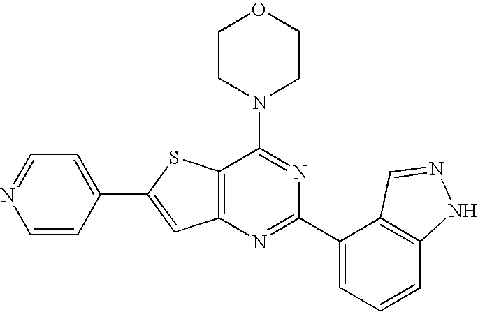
C1CN(C2=NC(C3=CC=CC4=C3C=NN4)=NC3=C2SC(C2=CC=NC=C2)=C3)CCO1
